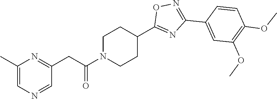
C1(C)=CN=CC(CC(N2CCC(C3=NC(C4=CC(OC)=C(OC)C=C4)=NO3)CC2)=O)=N1
